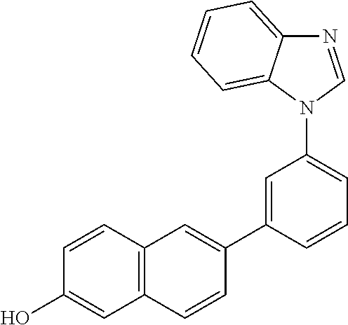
C12=C(C=CC(C3=CC(N4C=NC5=CC=CC=C45)=CC=C3)=C1)C=C(O)C=C2
